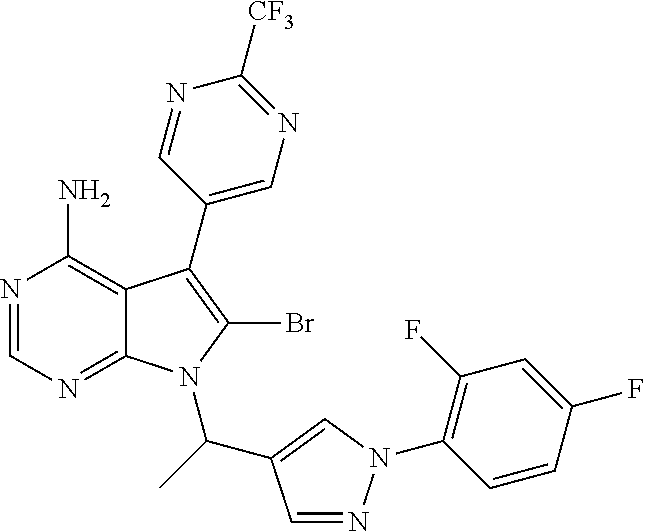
N1=CN=C2C(=C1N)C(C1=CN=C([CF3])N=C1)=C(Br)N2C(C1=CN(C2=C(F)C=C(F)C=C2)N=C1)C
